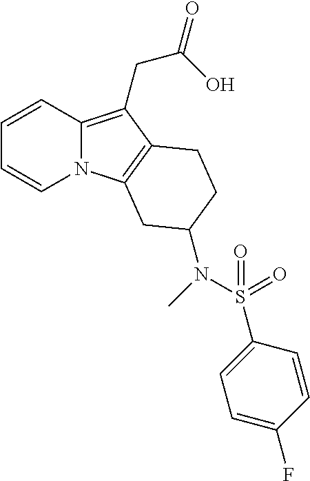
N12C(=C(CC(O)=O)C3=C1CC(N(S(=O)(=O)C1=CC=C(F)C=C1)C)CC3)C=CC=C2
